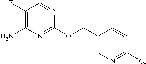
C1(Cl)=NC=C(COC2=NC(N)=C(F)C=N2)C=C1
